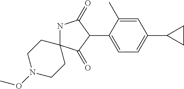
N1C2(C(=O)C(C3=CC=C(C4CC4)C=C3C)C1=O)CCN(OC)CC2
